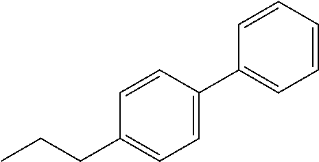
C1=C(C2=CC=CC=C2)C=CC(CCC)=C1
